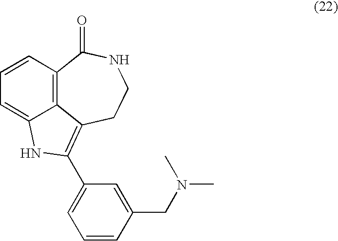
C12=C3C=CC=C1NC(C1=CC=CC(CN(C)C)=C1)=C2CCNC3=O
